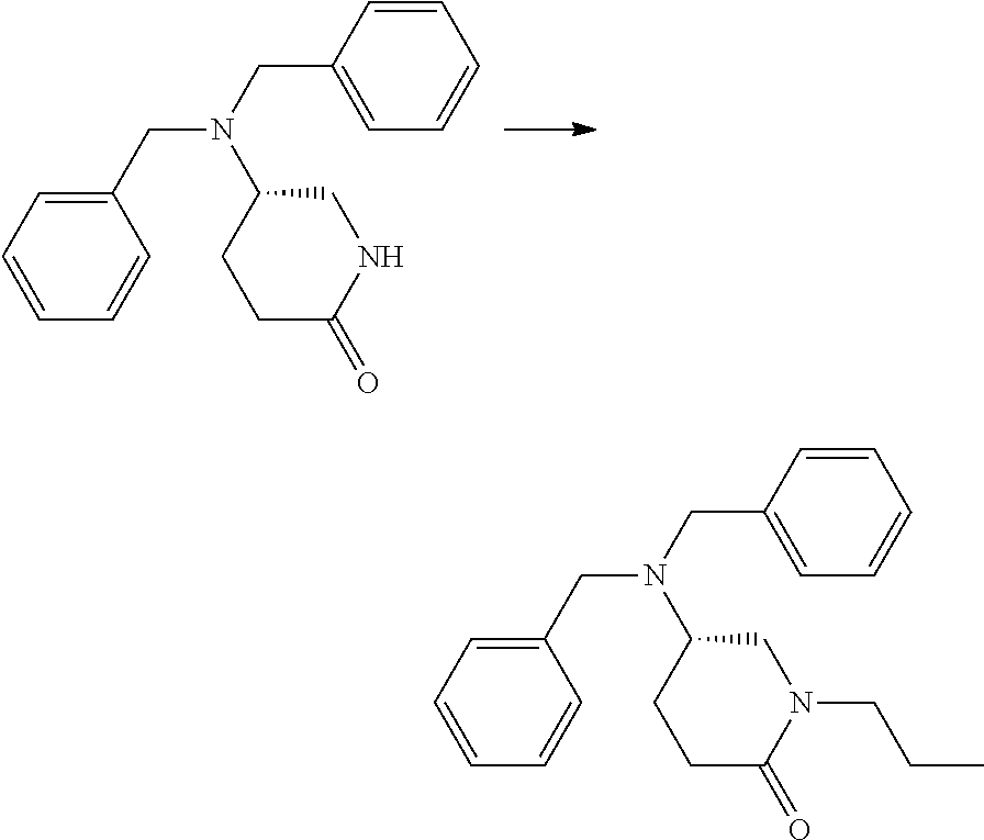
C1(CN(CC2=CC=CC=C2)C2CCC(=O)NC2)=CC=CC=C1.C1(CN(CC2=CC=CC=C2)C2CCC(=O)N(CCC)C2)=CC=CC=C1
